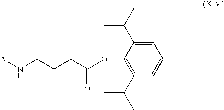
[A]NCCCC(OC1=C(C(C)C)C=CC=C1C(C)C)=O
